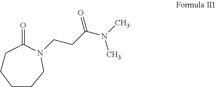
C1CCCCN(CCC(N(C)C)=O)C1=O
